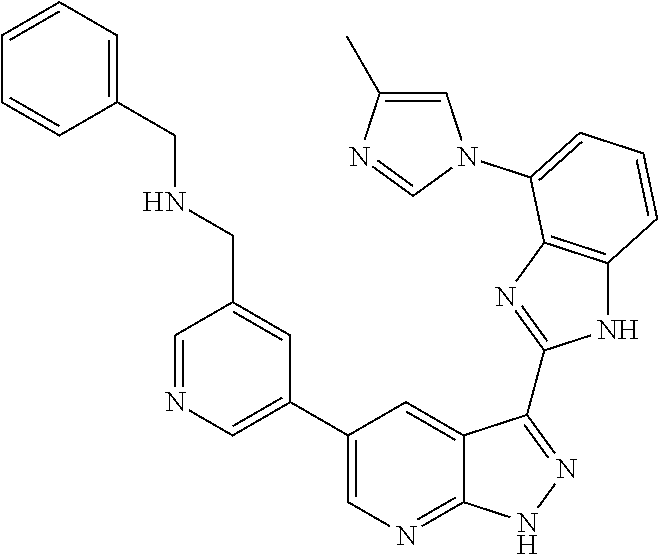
C1=NC=C(C2=CN=C3C(=C2)C(C2=NC4=C(N2)C=CC=C4N2C=C(C)N=C2)=NN3)C=C1CNCC1=CC=CC=C1
